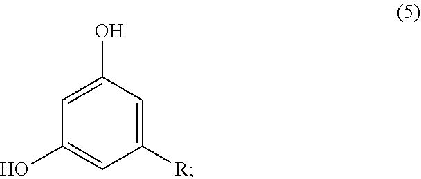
C1([R])=CC(O)=CC(O)=C1
